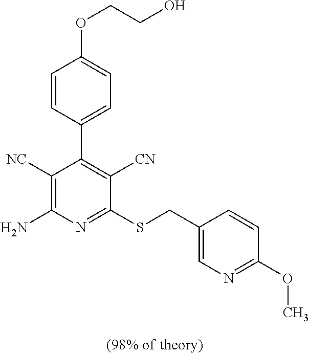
C1([NC])=C(N)N=C(SCC2=CN=C(OC)C=C2)C([CN])=C1C1=CC=C(OCCO)C=C1
